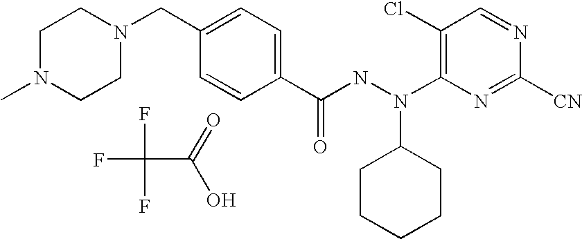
FC(F)(F)C(=O)O.C1(C(NN(C2=C(Cl)C=NC([CN])=N2)C2CCCCC2)=O)=CC=C(CN2CCN(C)CC2)C=C1
